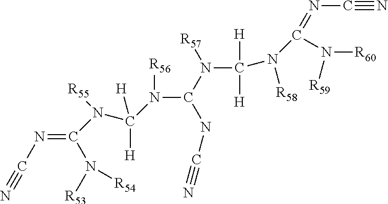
C(=NC#N)(N([R53])[R54])N(C([H])([H])N(C(NC#N)N(C([H])([H])N([R58])C(N([R59])[R60])=NC#N)[R57])[R56])[R55]
